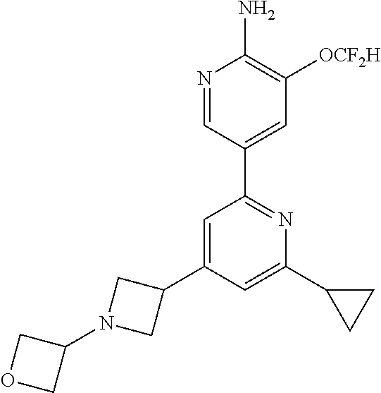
N1=CC(C2=NC(C3CC3)=CC(C3CN(C4COC4)C3)=C2)=CC([OCF2H])=C1N
